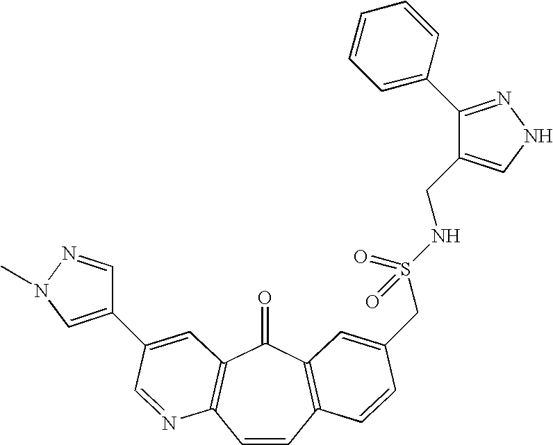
C1=CC2=C(C(=O)C3=C1N=CC(C1=CN(C)N=C1)=C3)C=C(CS(NCC1=CNN=C1C1=CC=CC=C1)(=O)=O)C=C2
